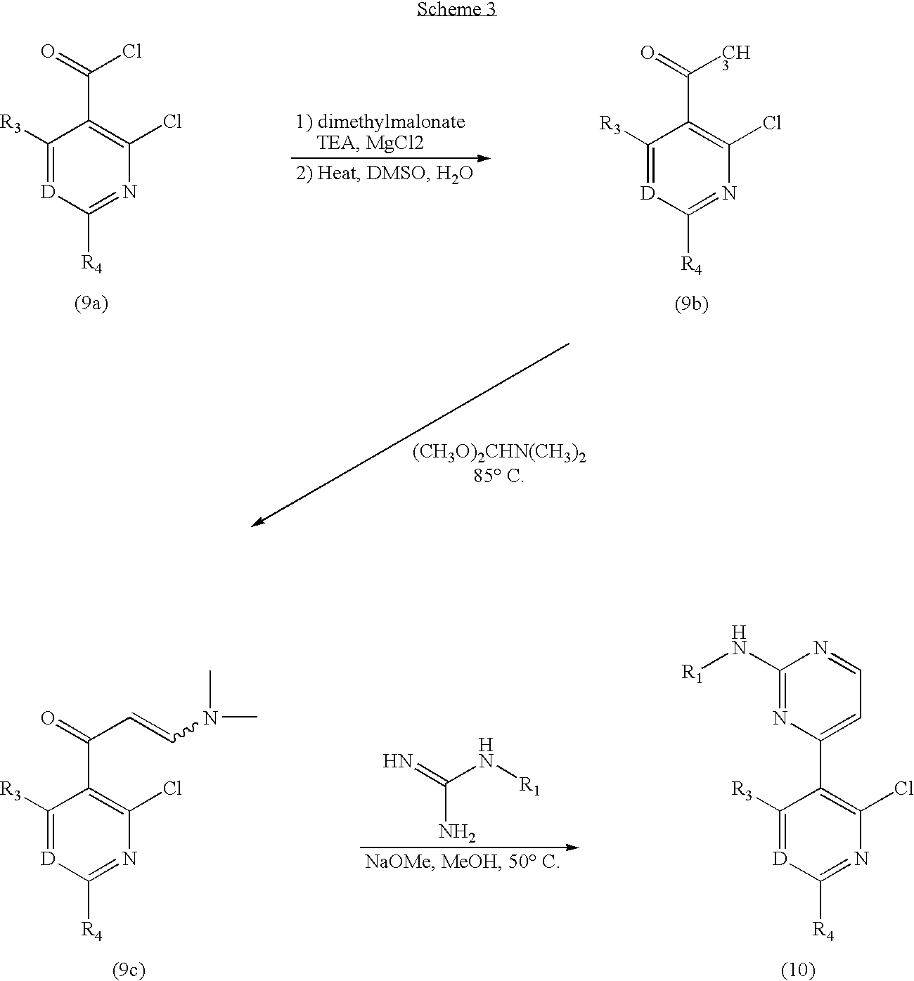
C1([R3])=[D]C([R4])=NC(Cl)=C1C(=O)Cl.C1([R3])=[D]C([R4])=NC(Cl)=C1C(=O)[CH3].N=C(N[R1])N.C1([R3])=[D]C([R4])=NC(Cl)=C1C1=CC=NC(N[R1])=N1.C1([R3])=[D]C([R4])=NC(Cl)=C1C(=O)C=CN(C)C
